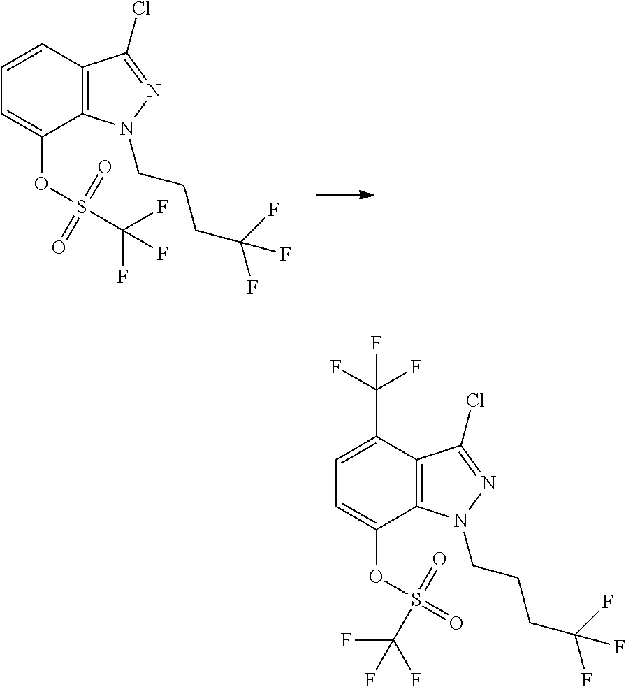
C12=C(N(CCCC(F)(F)F)N=C1Cl)C(OS(C(F)(F)F)(=O)=O)=CC=C2.C12=C(N(CCCC(F)(F)F)N=C1Cl)C(OS(=O)(=O)C(F)(F)F)=CC=C2C(F)(F)F
